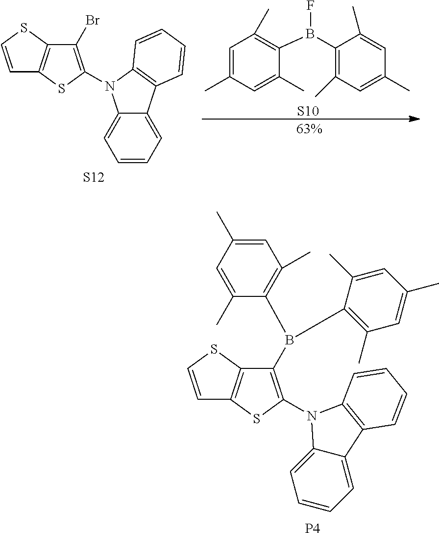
C1=C(C)C=C(C)C(B(C2=C(C)C=C(C)C=C2C)F)=C1C.[S10].C1=CSC2=C1SC(N1C3=CC=CC=C3C3=C1C=CC=C3)=C2Br.[S12].C1=CSC2=C1SC(N1C3=CC=CC=C3C3=C1C=CC=C3)=C2B(C1=C(C)C=C(C)C=C1C)C1=C(C)C=C(C)C=C1C.[P4]
